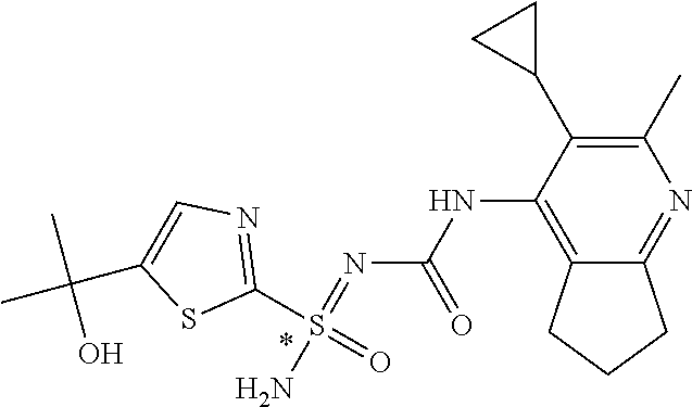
N(=S(=O)(N)C1=NC=C(C(C)(C)O)S1)C(NC1=C2CCCC2=NC(C)=C1C1CC1)=O
